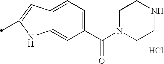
C1(C(N2CCNCC2)=O)=CC=C2C(=C1)NC(C)=C2.Cl
